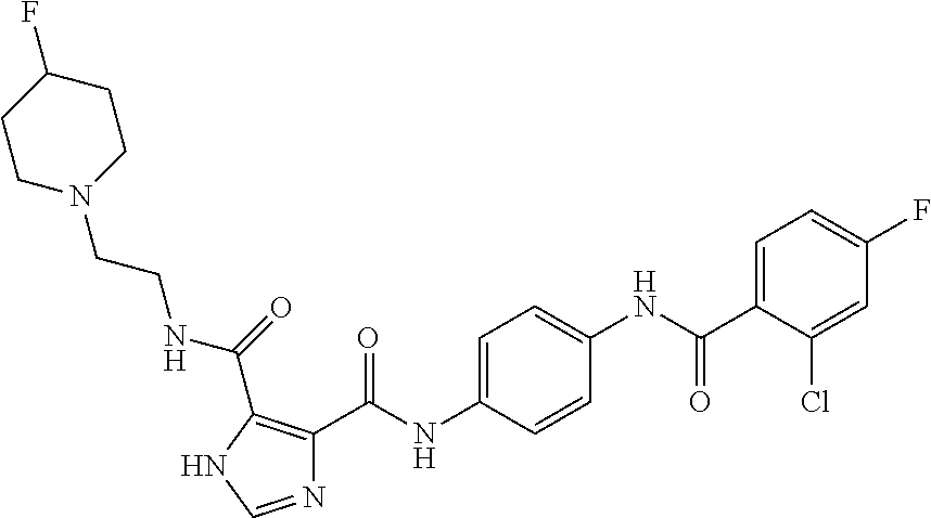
N1=CNC(C(=O)NCCN2CCC(F)CC2)=C1C(NC1=CC=C(NC(C2=CC=C(F)C=C2Cl)=O)C=C1)=O
